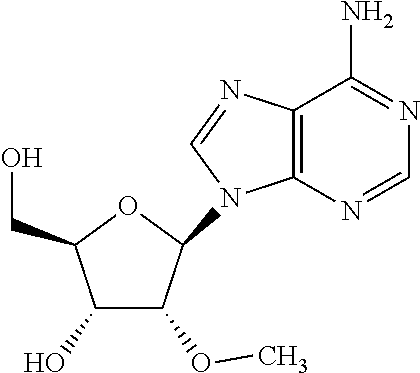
C1(O)C(OC)C(N2C3=C(C(N)=NC=N3)N=C2)OC1CO
